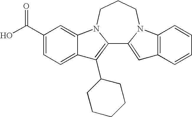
C12=C(C3CCCCC3)C3=CC=C(C(O)=O)C=C3N1CCCN1C2=CC2=C1C=CC=C2
